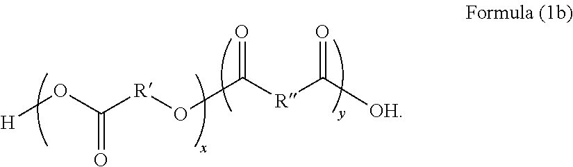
O=C([R]OC([R]C([OH])=O)=O)O[H]
